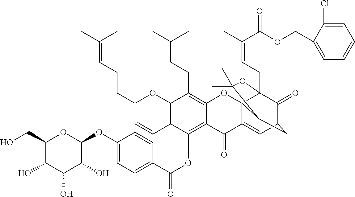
C12=C(OC(C3=CC=C(OC4OC(CO)C(O)C(O)C4O)C=C3)=O)C3=C(C(CC=C(C)C)=C1OC14C(=CC5C(=O)C1(CC=C(C)C(=O)OCC1=CC=CC=C1Cl)OC(C)(C)C4C5)C2=O)OC(C)(CCC=C(C)C)C=C3
